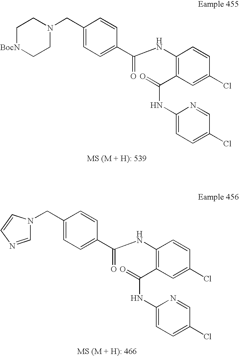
C(C1=CC=C(C(NC2=C(C(NC3=CC=C(Cl)C=N3)=O)C=C(Cl)C=C2)=O)C=C1)N1CC[BocN]CC1.C(C1=CC=C(C(NC2=C(C(NC3=CC=C(Cl)C=N3)=O)C=C(Cl)C=C2)=O)C=C1)N1C=NC=C1
